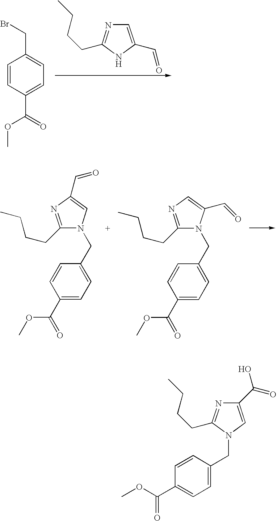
C1=CC(C(=O)OC)=CC=C1CBr.C1=C(C=O)NC(CCCC)=N1.C1(C(=O)OC)=CC=C(CN2C(CCCC)=NC(C=O)=C2)C=C1.C1(C(=O)OC)=CC=C(CN2C(CCCC)=NC=C2C=O)C=C1.C1=C(CN2C=C(C(O)=O)N=C2CCCC)C=CC(C(OC)=O)=C1
